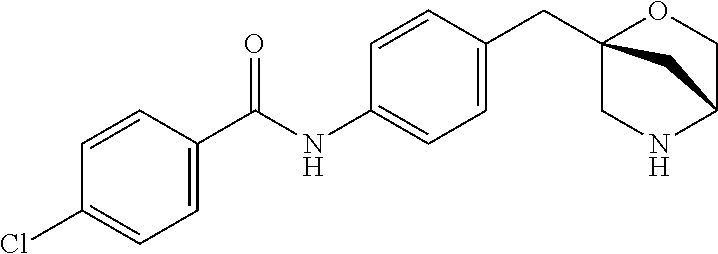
C1(C(NC2=CC=C(CC34OCC(NC3)C4)C=C2)=O)=CC=C(Cl)C=C1
